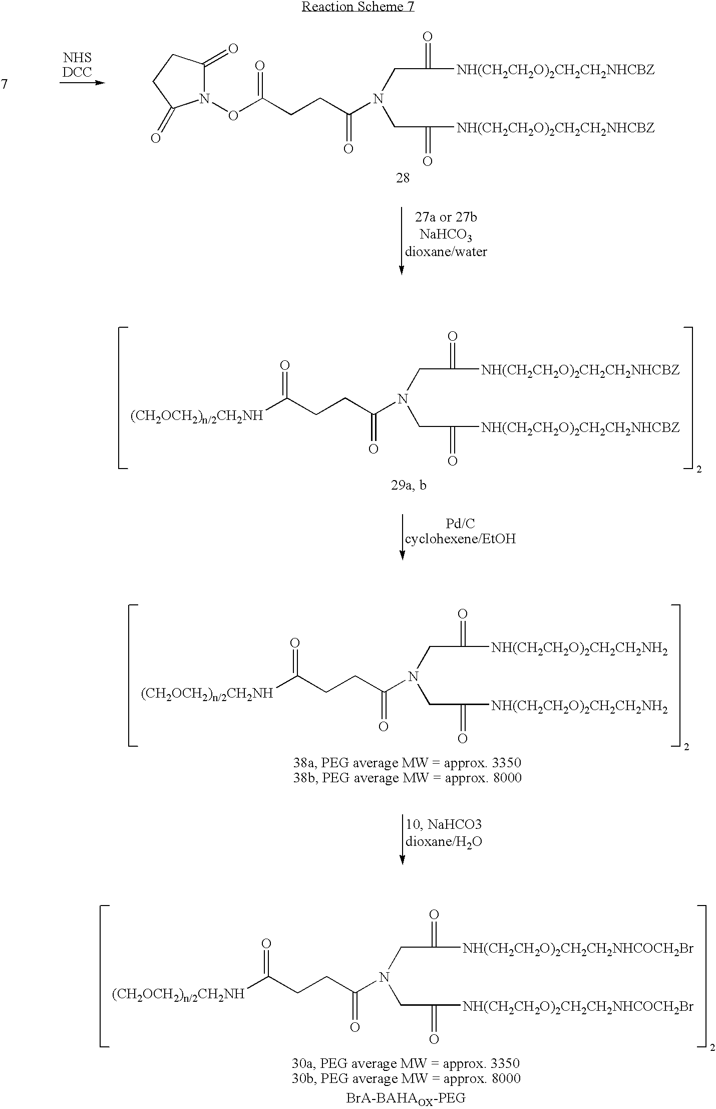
C1(=O)N(OC(CCC(N(CC(=O)[NH(CH2CH2O)2CH2CH2NHCBZ])CC(=O)[NH(CH2CH2O)2CH2CH2NHCBZ])=O)=O)C(=O)CC1.[(CH2OCH2)n/2CH2NH]C(CCC(N(CC(=O)[NH(CH2CH2O)2CH2CH2NHCBZ])CC(=O)[NH(CH2CH2O)2CH2CH2NHCBZ])=O)=O.[(CH2OCH2)n/2CH2NH]C(CCC(N(CC(=O)[NH(CH2CH2O)2CH2CH2NH2])CC(=O)[NH(CH2CH2O)2CH2CH2NH2])=O)=O.[(CH2OCH2)n/2CH2NH]C(CCC(N(CC(=O)[NH(CH2CH2O)2CH2CH2NHCOCH2Br])CC(=O)[NH(CH2CH2O)2CH2CH2NHCOCH2Br])=O)=O
